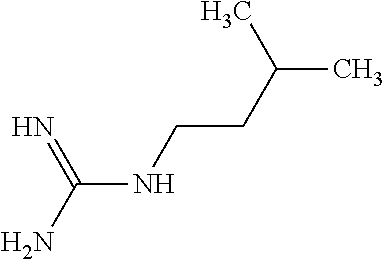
C(NCCC(C)C)(N)=N
